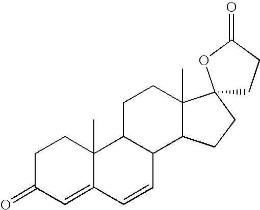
C1C(=O)C=C2C(C)(C1)C1C(C=C2)C2C(C)(CC1)C1(CC2)CCC(=O)O1
